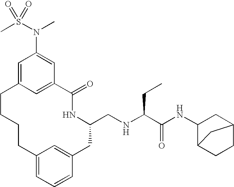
C12=CC=CC(=C1)CC(CNC(C(NC1CC3CCC1C3)=O)CC)NC(=O)C1=CC(=CC(N(S(C)(=O)=O)C)=C1)CCCC2
